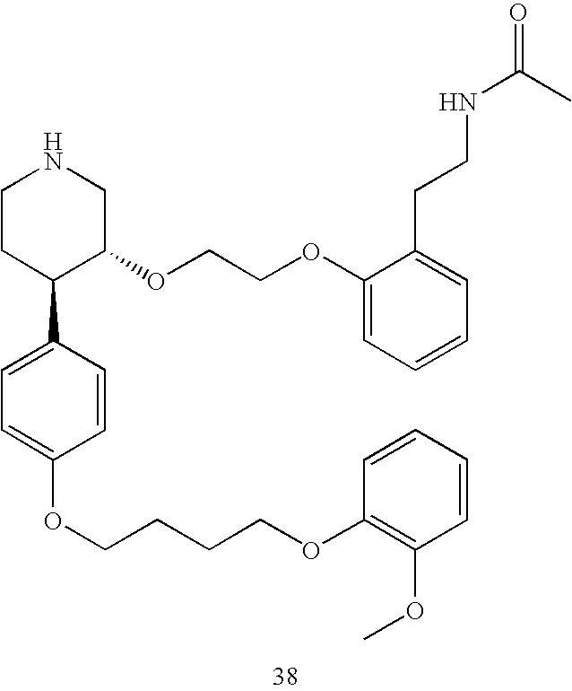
C1CC(C2=CC=C(OCCCCOC3=C(OC)C=CC=C3)C=C2)C(OCCOC2=CC=CC=C2CCNC(C)=O)CN1
